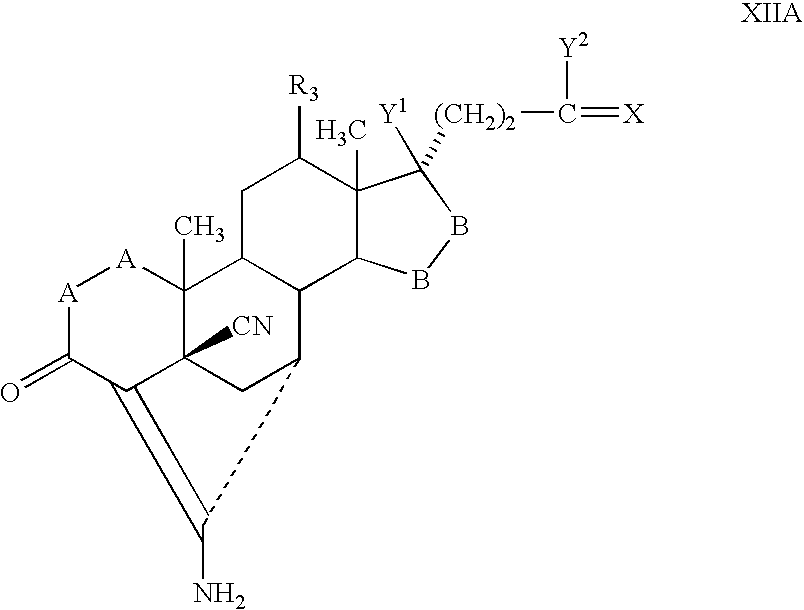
[A]1C(=O)C2=C(N)C3CC2([CN])C(C)([A]1)C1C3C2C(C)(C([R3])C1)C([Y1])([(CH2)2]C([Y2])=[X])BB2
